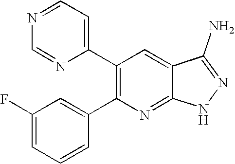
C1(F)=CC=CC(C2=C(C3=CC=NC=N3)C=C3C(=N2)NN=C3N)=C1
